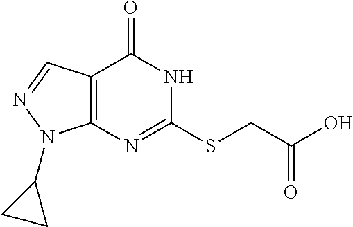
C12=C(C=NN1C1CC1)C(=O)NC(SCC(O)=O)=N2
